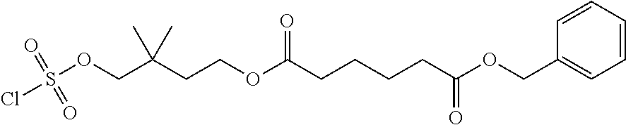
C(CC(COS(Cl)(=O)=O)(C)C)OC(CCCCC(OCC1=CC=CC=C1)=O)=O
